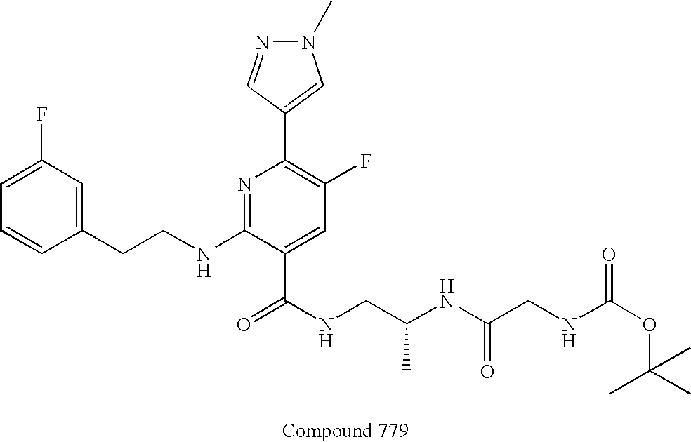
C1=CC(CCNC2=NC(C3=CN(C)N=C3)=C(F)C=C2C(NCC(NC(CNC(OC(C)(C)C)=O)=O)C)=O)=CC(F)=C1
